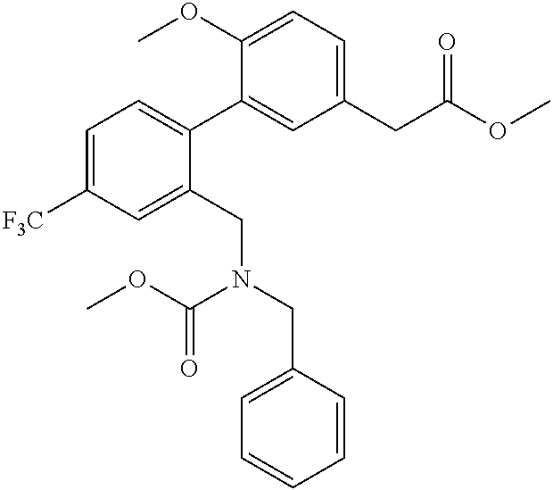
C1(OC)=CC=C(CC(OC)=O)C=C1C1=CC=C([F3C])C=C1CN(CC1=CC=CC=C1)C(OC)=O
